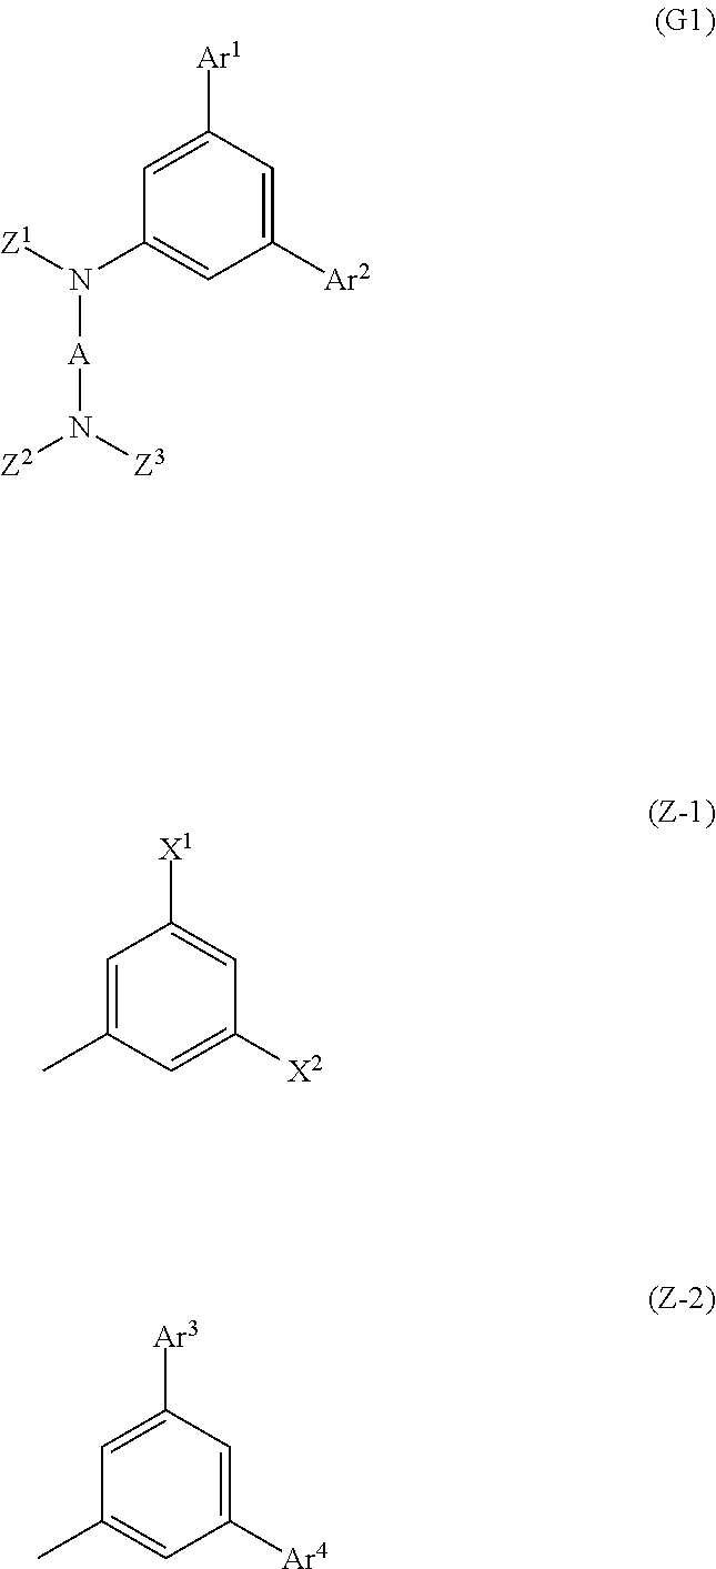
C1=C([Ar1])C=C([Ar2])C=C1N([Z1])[A]N([Z2])[Z3].C1=C(C)C=C([X2])C=C1[X1].C1=C([Ar3])C=C([Ar4])C=C1C
